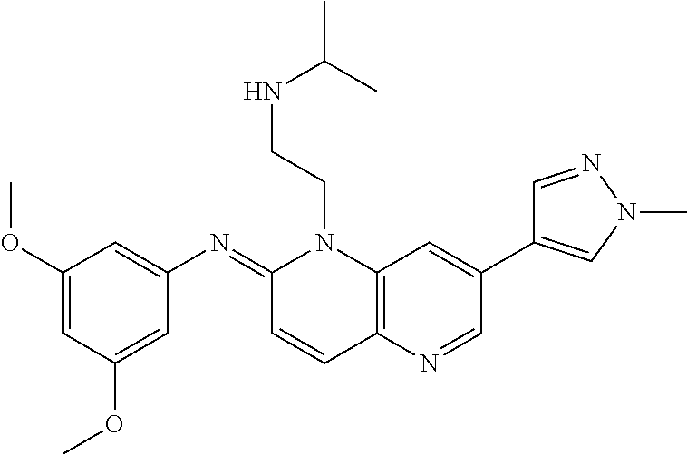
C1=C(OC)C=C(OC)C=C1N=C1C=CC2=C(N1CCNC(C)C)C=C(C1=CN(C)N=C1)C=N2
